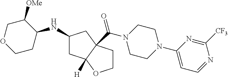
C1CC(NC2CC3([H])C(C(N4CCN(C5=CC=NC([CF3])=N5)CC4)=O)(C2)CCO3)C([OMe])CO1
